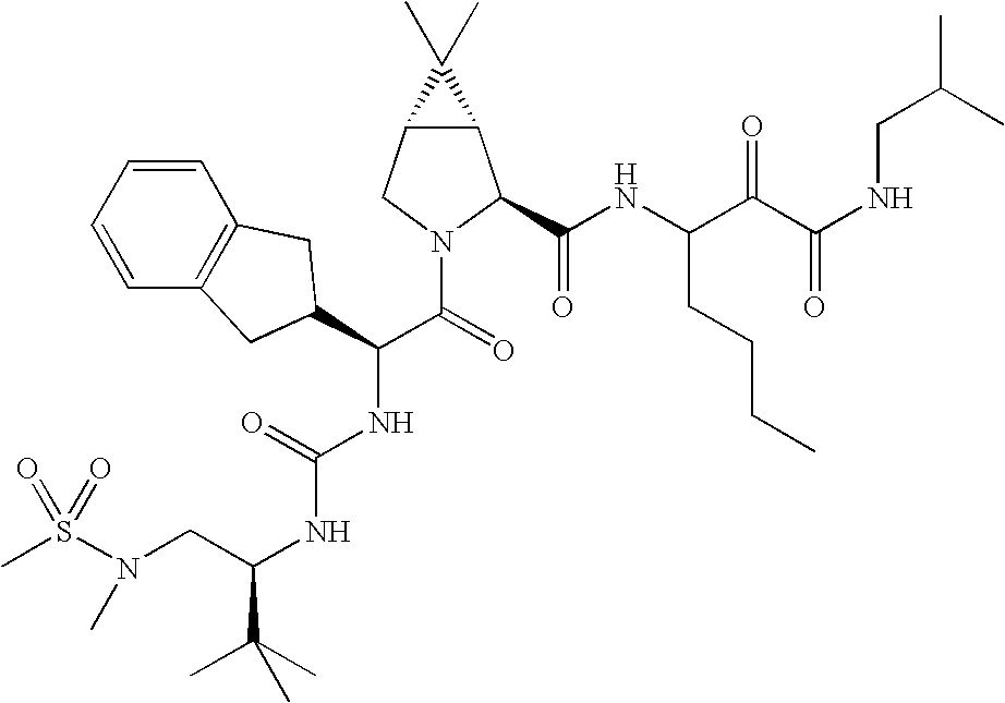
S(N(CC(NC(NC(C(=O)N1C(C(NC(C(C(NCC(C)C)=O)=O)CCCC)=O)C2C(C1)C2(C)C)C1CC2=C(C=CC=C2)C1)=O)C(C)(C)C)C)(=O)(=O)C
